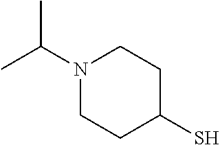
N1(C(C)C)CCC(S)CC1
